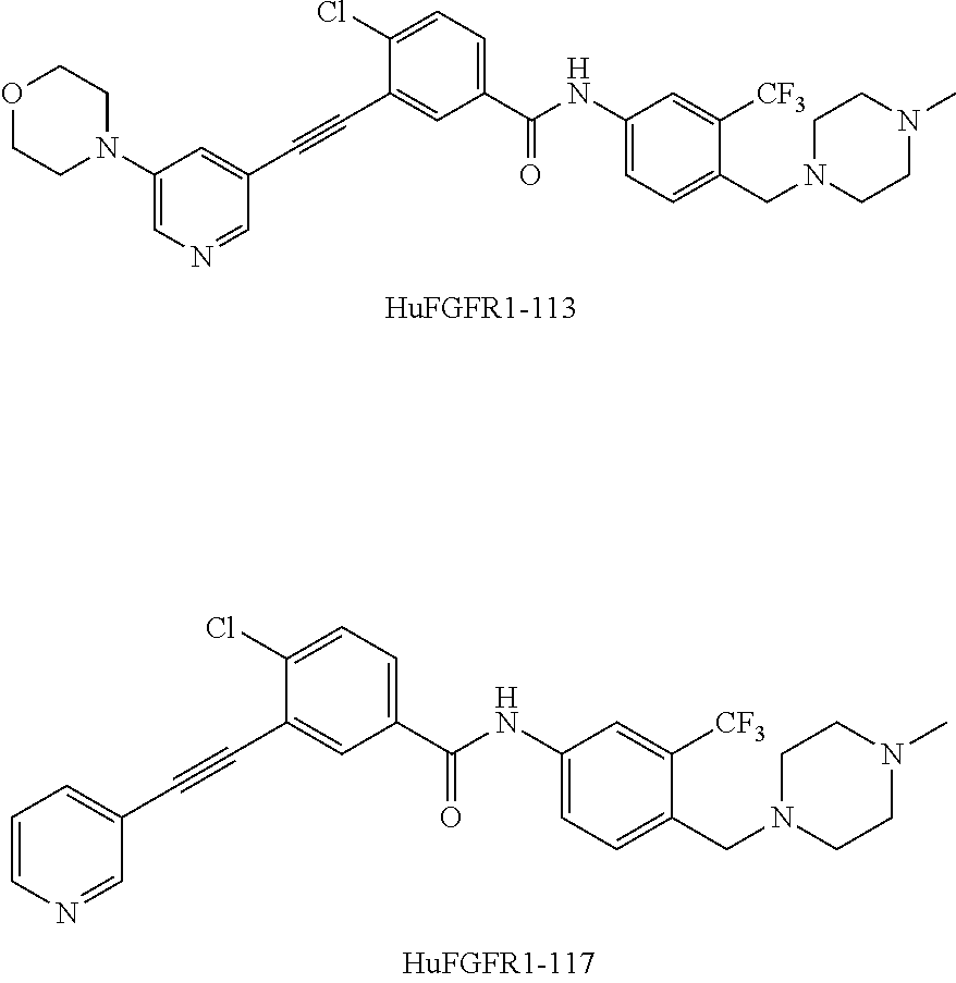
O1CCN(C2=CN=CC(C#CC3=CC(C(NC4=CC=C(CN5CCN(C)CC5)C([CF3])=C4)=O)=CC=C3Cl)=C2)CC1.C1=CN=CC(C#CC2=CC(C(NC3=CC=C(CN4CCN(C)CC4)C([CF3])=C3)=O)=CC=C2Cl)=C1
